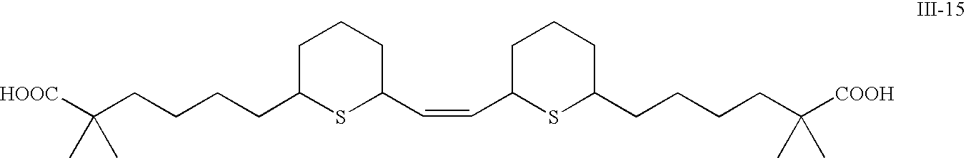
C(CCCCC1SC(C=CC2SC(CCCCC([COOH])(C)C)CCC2)CCC1)([HOOC])(C)C
